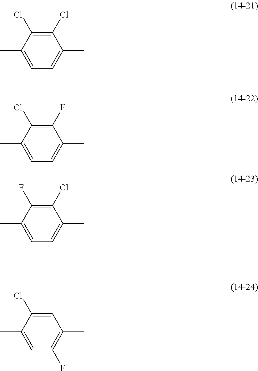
C1=C(C)C(Cl)=C(Cl)C(C)=C1.C1=C(C)C(Cl)=C(F)C(C)=C1.C1=C(C)C(F)=C(Cl)C(C)=C1.C1=C(C)C(Cl)=CC(C)=C1F
